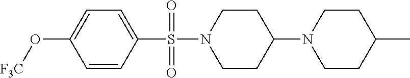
C1=C(O[F3C])C=CC(S(N2CCC(N3CCC(C)CC3)CC2)(=O)=O)=C1
